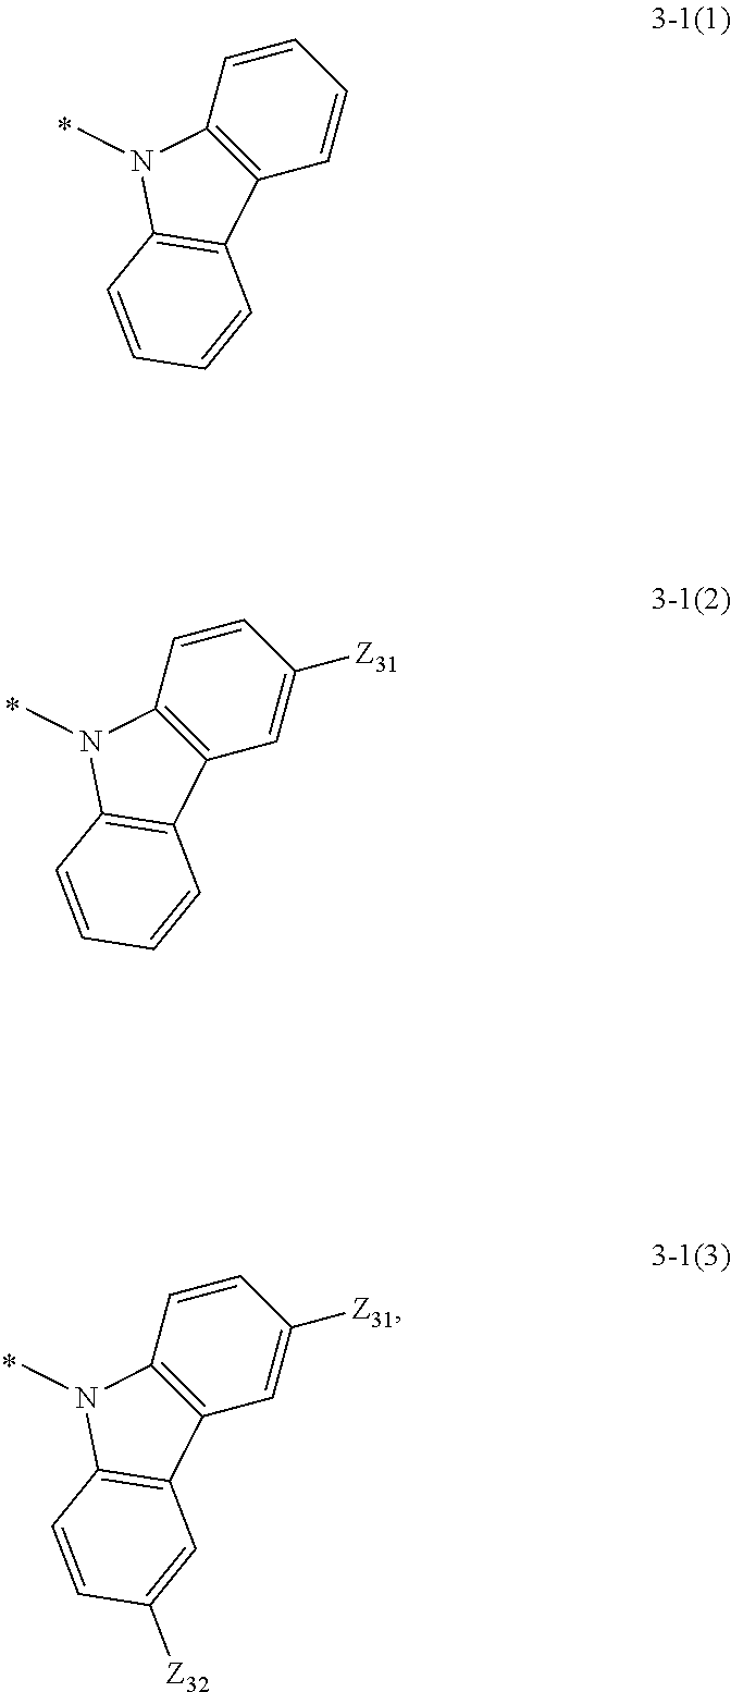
C1=CC2=C(C=C1)C1=C(N2C)C=CC=C1.C1=CC2=C(C=C1[Z31])C1=C(N2C)C=CC=C1.C1=CC2=C(C=C1[Z31])C1=C(N2C)C=CC([Z32])=C1
